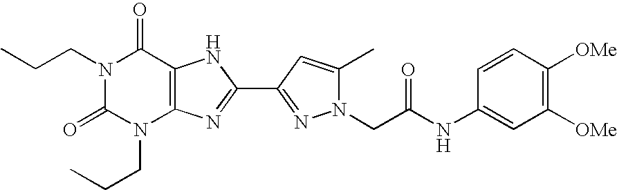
N1(CCC)C(=O)N(CCC)C2=C(C1=O)NC(C1=NN(CC(NC3=CC([OMe])=C([OMe])C=C3)=O)C(C)=C1)=N2
